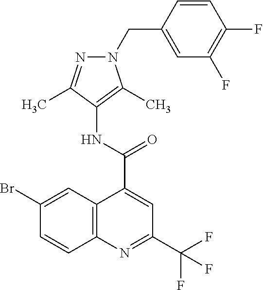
C12=C(N=C(C(F)(F)F)C=C1C(=O)NC1=C(C)N(CC3=CC(F)=C(F)C=C3)N=C1C)C=CC(Br)=C2
